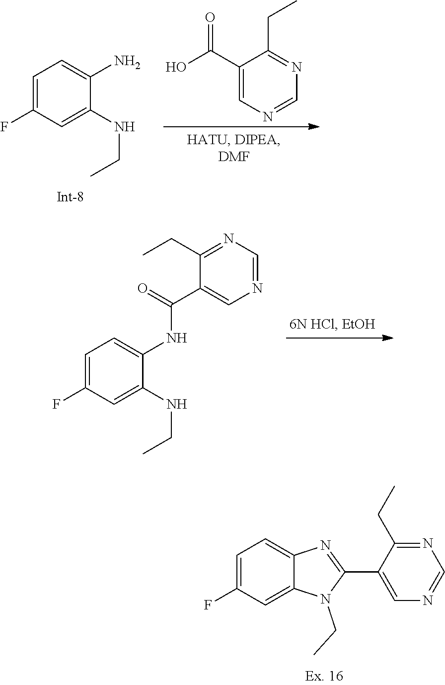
C1=C(F)C=C(NCC)C(NC(C2=CN=CN=C2CC)=O)=C1.C1(C(O)=O)=CN=CN=C1CC.C1=C(F)C=C(NCC)C(N)=C1.C1=C(F)C=C2C(=C1)N=C(C1=CN=CN=C1CC)N2CC
